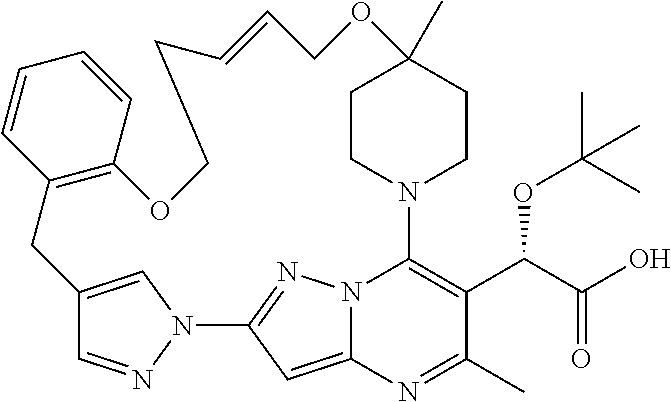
C1C2=CN(N=C2)C2=NN3C(=C2)N=C(C)C(C(C(=O)O)OC(C)(C)C)=C3N2CCC(C)(CC2)OCC=CCCOC2=C1C=CC=C2
